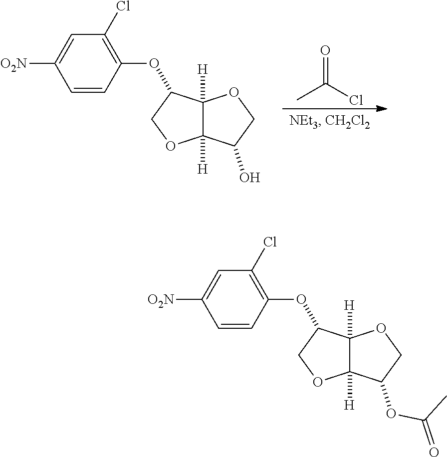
O=C(C)Cl.C12([H])C([H])(OCC1OC1=C(Cl)C=C([O2N])C=C1)C(O)CO2.C12([H])C([H])(OCC1OC1=C(Cl)C=C([O2N])C=C1)C(OC(C)=O)CO2
